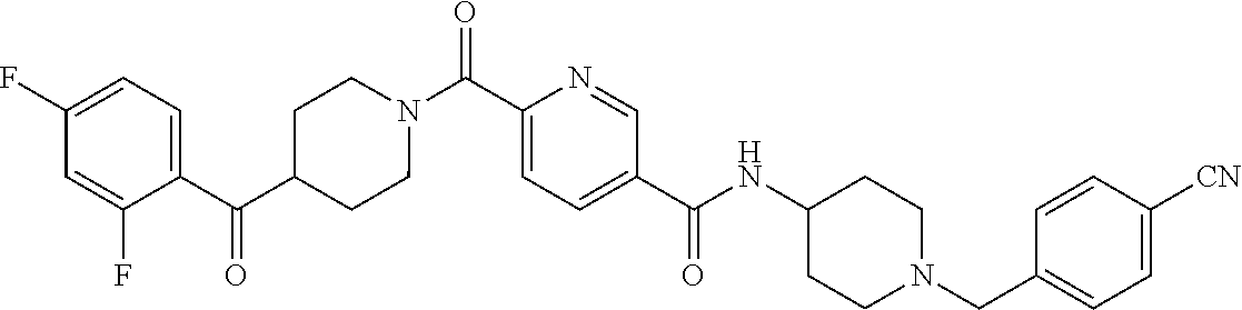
N(C(C1=CC=C(C(=O)N2CCC(C(C3=CC=C(F)C=C3F)=O)CC2)N=C1)=O)C1CCN(CC2=CC=C([CN])C=C2)CC1
